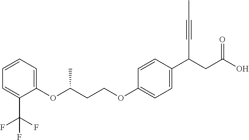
C1(OC(C)CCOC2=CC=C(C(CC(O)=O)C#CC)C=C2)=CC=CC=C1C(F)(F)F
